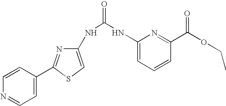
C1=CC(C2=NC(NC(NC3=CC=CC(C(OCC)=O)=N3)=O)=CS2)=CC=N1
